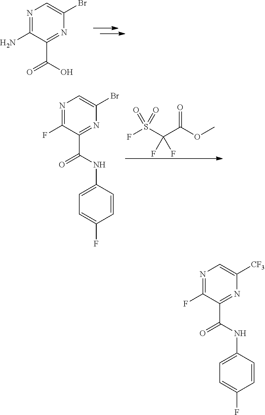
N1=C(N)C(C(O)=O)=NC(Br)=C1.FS(C(C(OC)=O)(F)F)(=O)=O.N1=C(F)C(C(NC2=CC=C(F)C=C2)=O)=NC(Br)=C1.N1=C(F)C(C(NC2=CC=C(F)C=C2)=O)=NC([CF3])=C1
